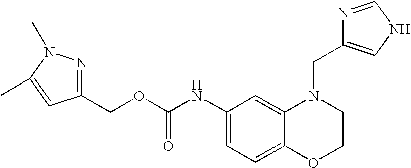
C1(NC(OCC2=NN(C)C(C)=C2)=O)=CC=C2C(=C1)N(CC1=CNC=N1)CCO2
